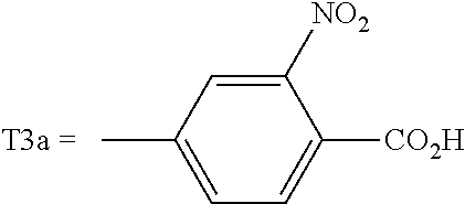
CC1=CC=C([CO2H])C([NO2])=C1
